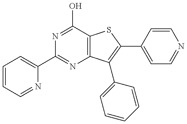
C1=CC=NC(C2=NC3=C(C(O)=N2)SC(C2=CC=NC=C2)=C3C2=CC=CC=C2)=C1
